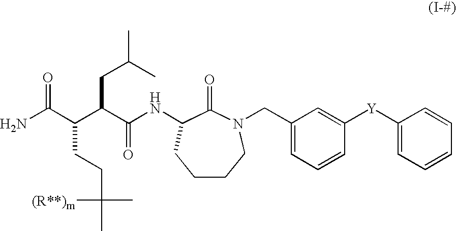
NC(C(CCC(C)(C)[(R**)m])C(CC(C)C)C(NC1C(=O)N(CC2=CC=CC([Y]C3=CC=CC=C3)=C2)CCCC1)=O)=O
